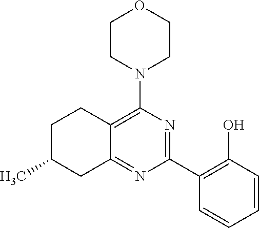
C1(C2=C(O)C=CC=C2)=NC(N2CCOCC2)=C2C(=N1)CC(C)CC2
